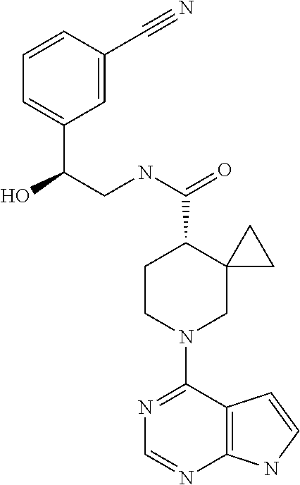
N1=C(N2CC3(C(C(=O)NCC(C4=CC=CC(C#N)=C4)O)CC2)CC3)C2=C(N=C1)NC=C2
